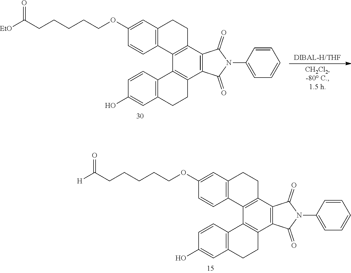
[H]C(CCCCCOC1=CC2=C(C=C1)C1=C(CC2)C2=C(C3=C1C1=C(CC3)C=C(O)C=C1)C(=O)N(C1=CC=CC=C1)C2=O)=O.[EtO]C(CCCCCOC1=CC2=C(C=C1)C1=C(CC2)C2=C(C3=C1C1=C(CC3)C=C(O)C=C1)C(=O)N(C1=CC=CC=C1)C2=O)=O
